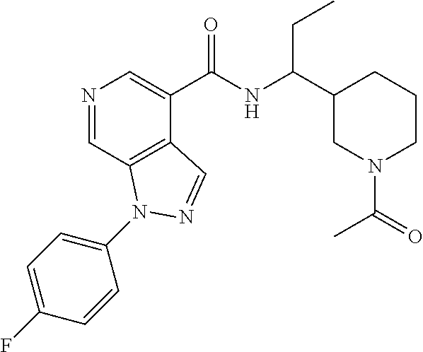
N1=CC2=C(C(C(NC(C3CN(C(C)=O)CCC3)CC)=O)=C1)C=NN2C1=CC=C(F)C=C1
